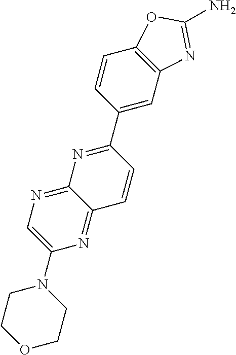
N1(C2=CN=C3C(=N2)C=CC(C2=CC4=C(C=C2)OC(N)=N4)=N3)CCOCC1
